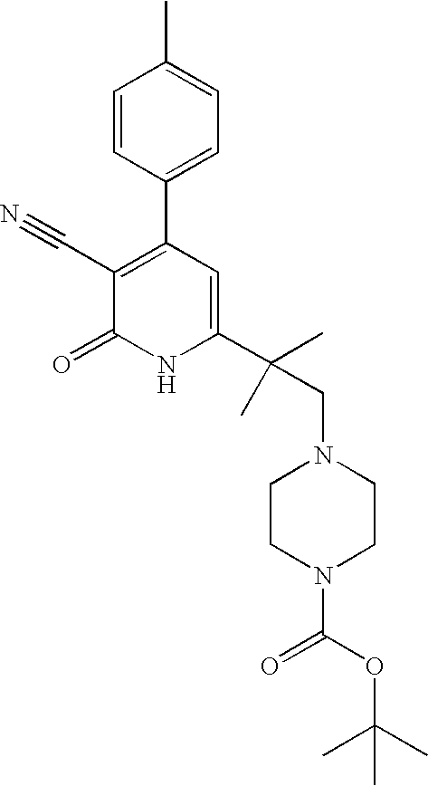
C1=CC(C2=C(C#N)C(=O)NC(C(CN3CCN(C(OC(C)(C)C)=O)CC3)(C)C)=C2)=CC=C1C
